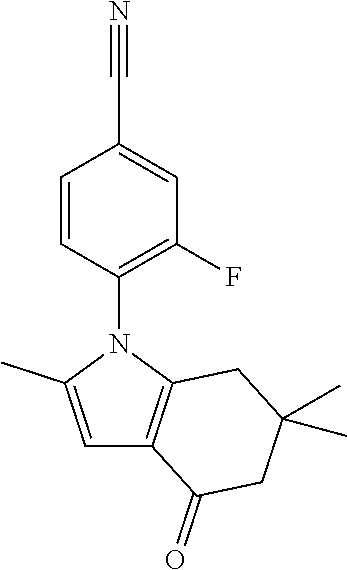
C1=C(C)N(C2=C(F)C=C(C#N)C=C2)C2=C1C(=O)CC(C)(C)C2
